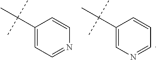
C1(C(C)(C)C)=CC=NC=C1.C1(C(C)(C)C)=CN=CC=C1
